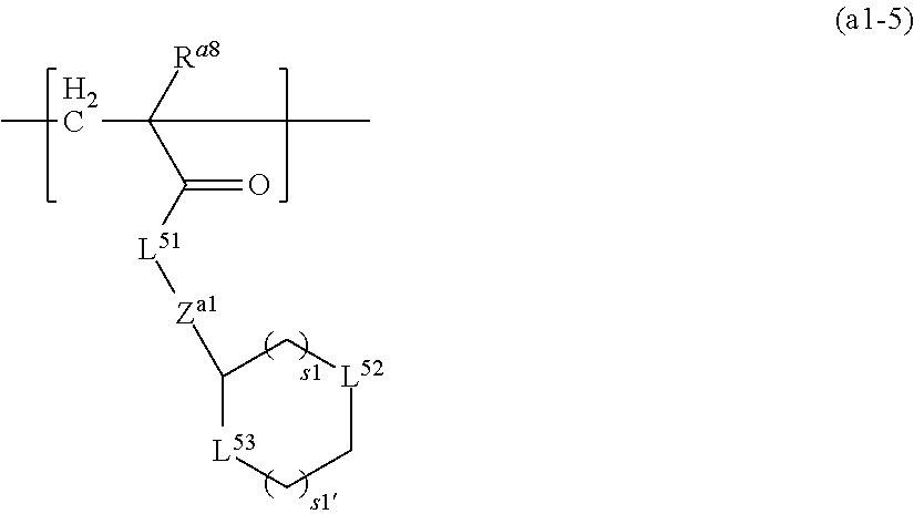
C(=O)([L51][Za1]C1[L53]CC[L52]C1)C([Ra8])(CC)C
